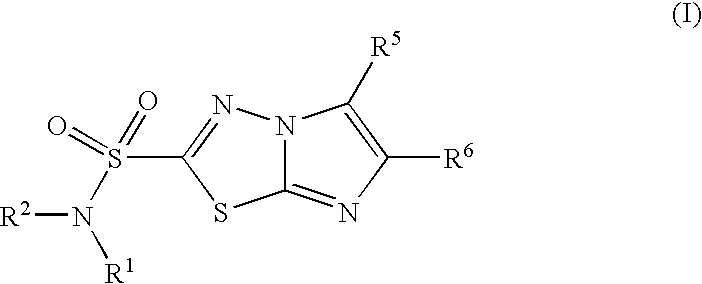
C12=NC([R6])=C([R5])N1N=C(S(=O)(=O)N([R2])[R1])S2
